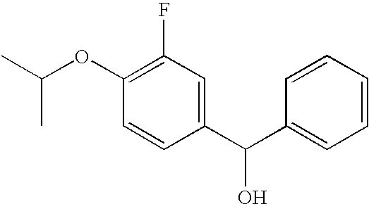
C1(F)=C(OC(C)C)C=CC(C(C2=CC=CC=C2)O)=C1
